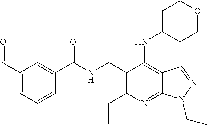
C(NCC1=C(CC)N=C2C(=C1NC1CCOCC1)C=NN2CC)(C1=CC(C=O)=CC=C1)=O
